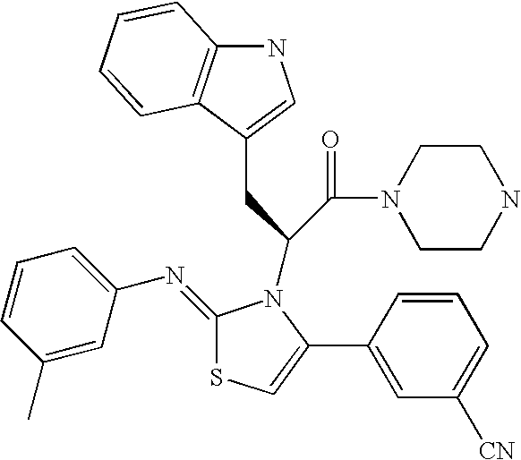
C1(=NC2=CC=CC(C)=C2)SC=C(C2=CC([CN])=CC=C2)N1C(CC1=CNC2=C1C=CC=C2)C(N1CCNCC1)=O
